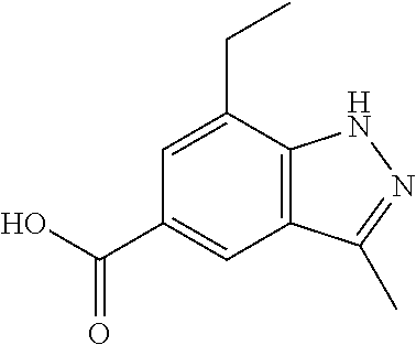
C1(C(O)=O)=CC2=C(C(CC)=C1)NN=C2C
